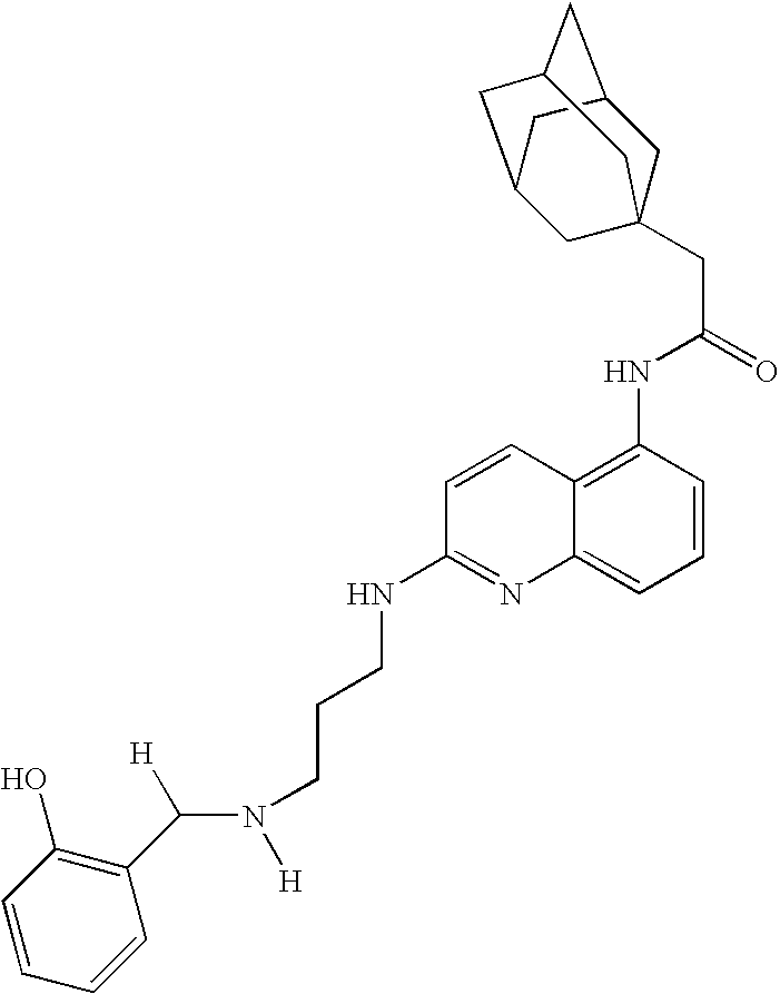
C([H])(N([H])CCCNC1=NC2=CC=CC(NC(CC34CC5CC(CC(C3)C5)C4)=O)=C2C=C1)C1=C(O)C=CC=C1
